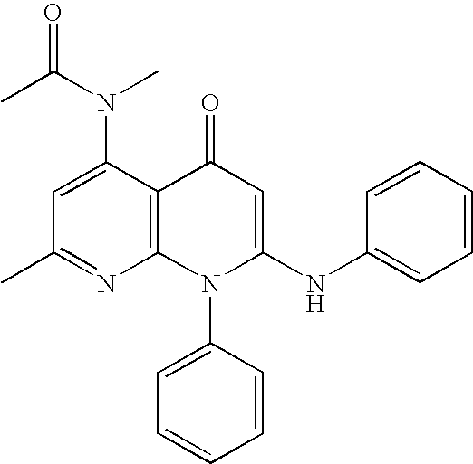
C1(C)=NC2=C(C(N(C(C)=O)C)=C1)C(=O)C=C(NC1=CC=CC=C1)N2C1=CC=CC=C1
